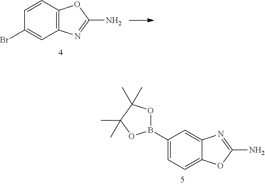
C1=CC2=C(C=C1Br)N=C(N)O2.C1=C(B2OC(C)(C)C(C)(C)O2)C=C2C(=C1)OC(N)=N2
